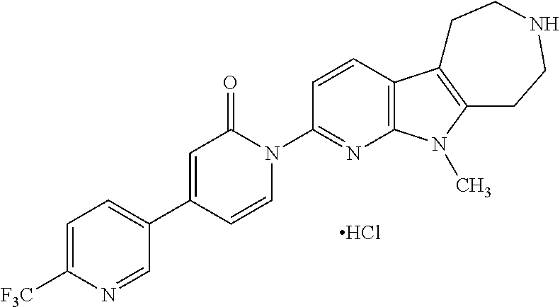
C1=C([F3C])N=CC(C2=CC(=O)N(C3=NC4=C(C=C3)C3=C(N4C)CCNCC3)C=C2)=C1.Cl
